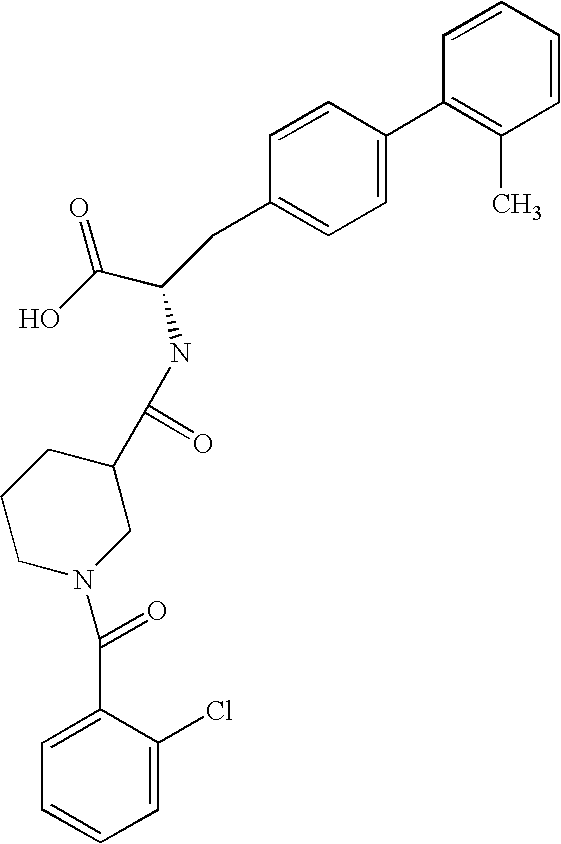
C1=CC=CC(C)=C1C1=CC=C(CC(C(O)=O)NC(C2CCCN(C(=O)C3=CC=CC=C3Cl)C2)=O)C=C1
